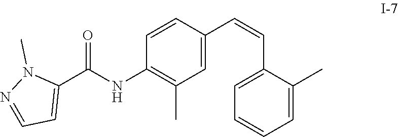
C1=CC(NC(C2=CC=NN2C)=O)=C(C)C=C1C=CC1=CC=CC=C1C
